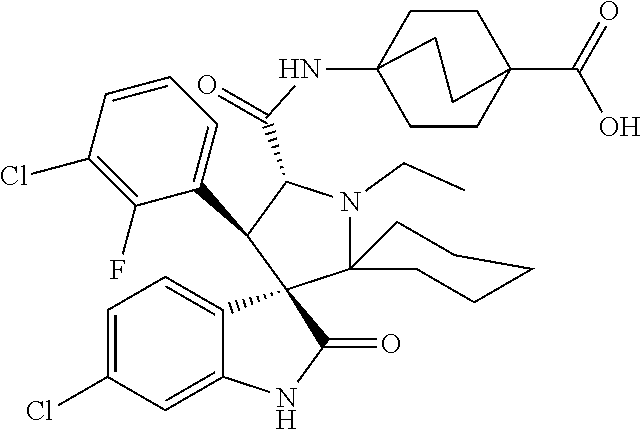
C12(N(CC)C(C(NC34CCC(C(O)=O)(CC3)CC4)=O)C(C3=CC=CC(Cl)=C3F)C13C1=CC=C(Cl)C=C1NC3=O)CCCCC2
